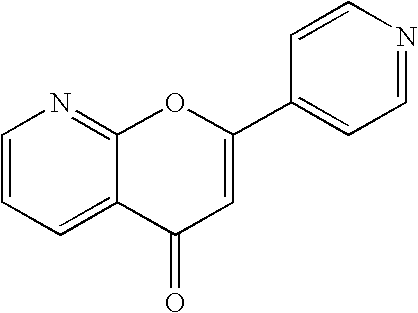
C1=CC=C2C(=N1)OC(C1=CC=NC=C1)=CC2=O
